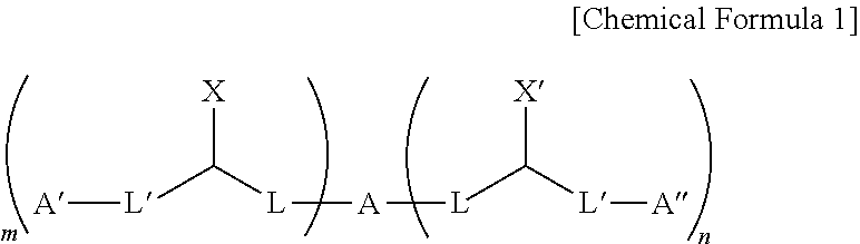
[A][L]C([L][A][L]C([L][A])[X])[X]
